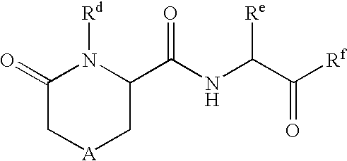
C1(=O)C[A]CC(C(NC([Re])C(=O)[Rf])=O)N1[Rd]
